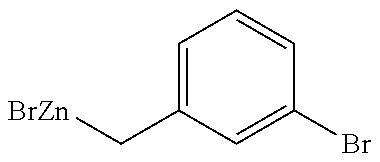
[BrZn]CC1=CC=CC(Br)=C1
